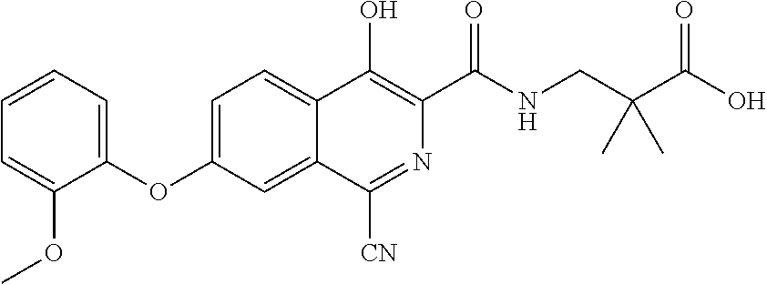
C1(OC2=CC=C3C(=C2)C([CN])=NC(C(NCC(C(O)=O)(C)C)=O)=C3O)=CC=CC=C1OC
